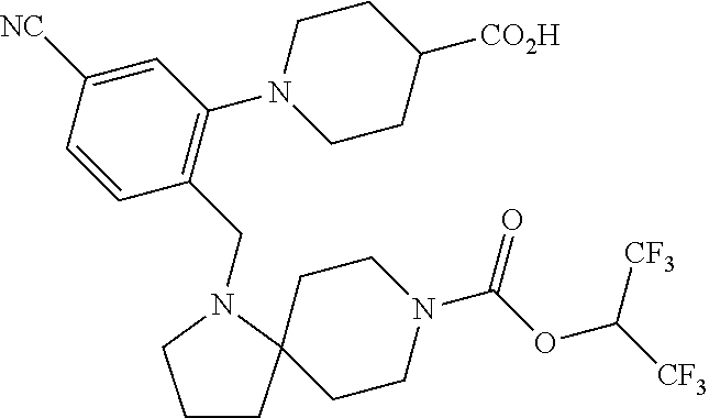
C1CC2(CCN(C(OC([CF3])[CF3])=O)CC2)N(CC2=C(N3CCC([CO2H])CC3)C=C([NC])C=C2)C1
